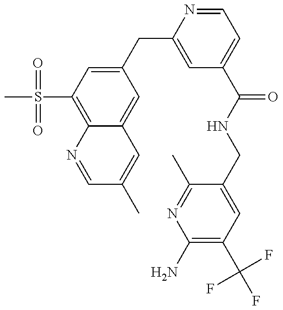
C12=C(S(C)(=O)=O)C=C(CC3=CC(C(NCC4=CC(C(F)(F)F)=C(N)N=C4C)=O)=CC=N3)C=C1C=C(C)C=N2
